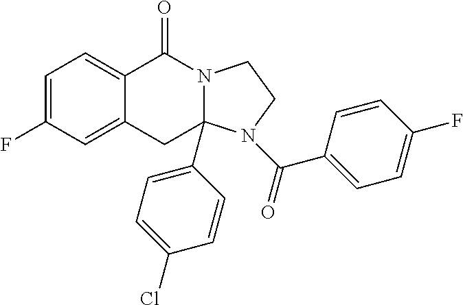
C1=C(F)C=C2C(=C1)C(=O)N1CCN(C(C3=CC=C(F)C=C3)=O)C1(C1=CC=C(Cl)C=C1)C2
